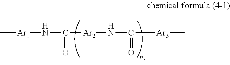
C[Ar1]NC([Ar2]NC([Ar3]C)=O)=O
